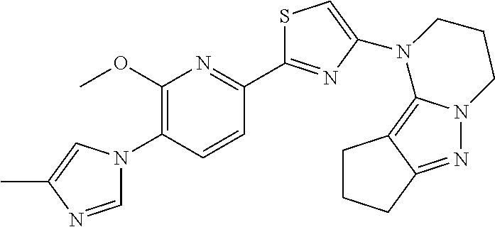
C1=NC(C)=CN1C1=C(OC)N=C(C2=NC(N3C4=C5C(=NN4CCC3)CCC5)=CS2)C=C1
